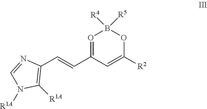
O1=C(C=CC2=C([R1A])N([R1A])C=N2)C=C([R2])OB1([R5])[R4]
